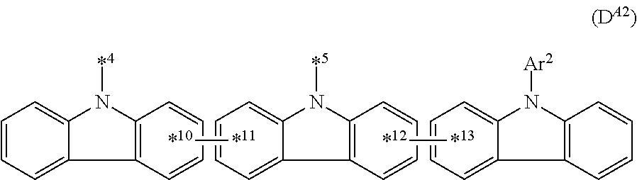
C1=CC=C2C(=C1)N([*4])C1=C2C=CC=C1.[*10][*11].C1=CC=C2C(=C1)N([*5])C1=C2C=CC=C1.[*12][*13].C1=CC=C2C(=C1)N([Ar2])C1=C2C=CC=C1
